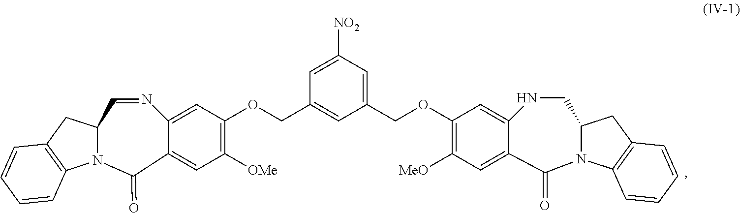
N12C(CC3=C1C=CC=C3)C=NC1=CC(OCC3=CC(COC4=C([MeO])C=C5C(=C4)NCC4N(C6=C(C4)C=CC=C6)C5=O)=CC([NO2])=C3)=C([OMe])C=C1C2=O
